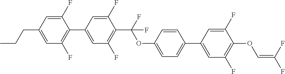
C1=C(C2=C(F)C=C(CCC)C=C2F)C=C(F)C(C(F)(OC2=CC=C(C3=CC(F)=C(OC=C(F)F)C(F)=C3)C=C2)F)=C1F
